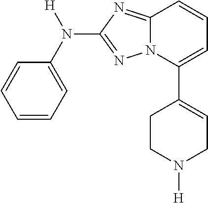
C1=CC=C(N([H])C2=NN3C(=N2)C=CC=C3C2=CCN([H])CC2)C=C1
